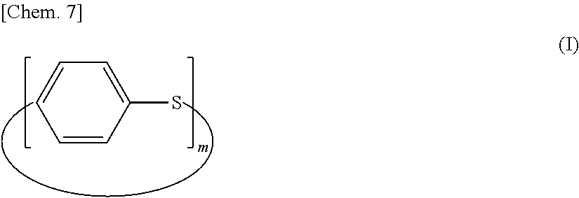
C1=CC(S)=CC=C1
